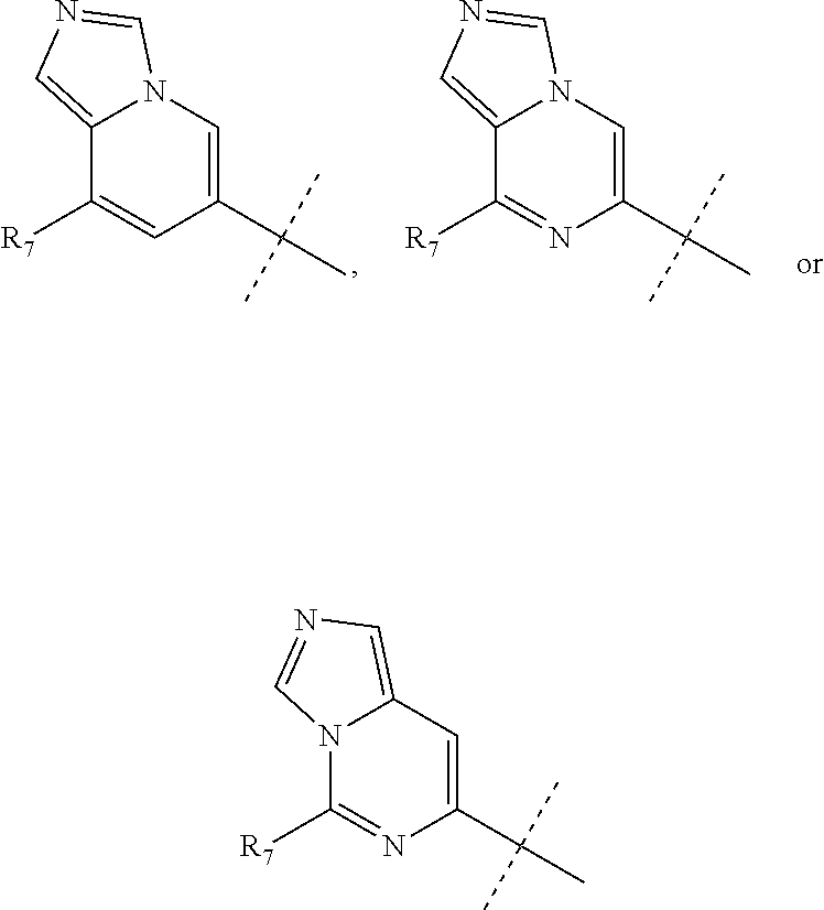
C12=CN=CN1C([R7])=NC(C(C)(C)C)=C2.N12C(=CN=C1)C([R7])=NC(C(C)(C)C)=C2.N12C(=CN=C1)C([R7])=CC(C(C)(C)C)=C2
